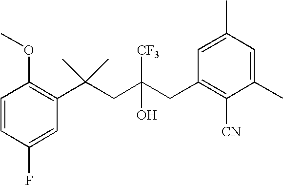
C1(F)=CC(C(CC(CC2=C([CN])C(C)=CC(C)=C2)(O)[CF3])(C)C)=C(OC)C=C1
